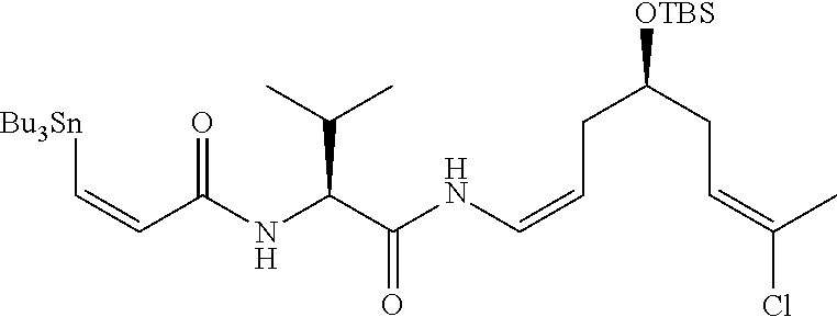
C(C(C)C)(C(NC=CCC([OTBS])CC=C(Cl)C)=O)NC(C=C[Bu3Sn])=O
